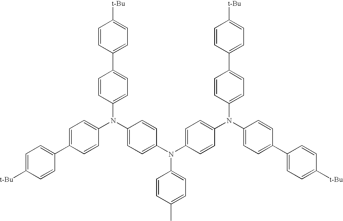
C1=CC(C2=CC=C(N(C3=CC=C(C4=CC=C([t-Bu])C=C4)C=C3)C3=CC=C(N(C4=CC=C(N(C5=CC=C(C6=CC=C([t-Bu])C=C6)C=C5)C5=CC=C(C6=CC=C([t-Bu])C=C6)C=C5)C=C4)C4=CC=C(C)C=C4)C=C3)C=C2)=CC=C1[t-Bu]
